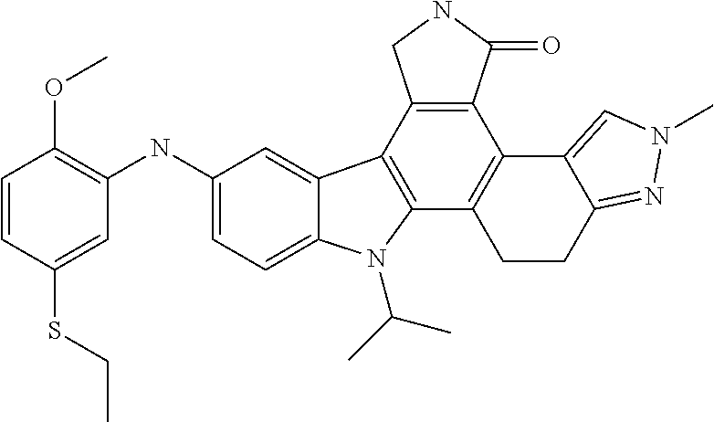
C1(NC2=C(OC)C=CC(SCC)=C2)=CC=C2C(=C1)C1=C(N2C(C)C)C2=C(C3=C1CNC3=O)C1=CN(C)N=C1CC2
